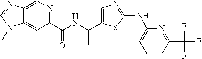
C1(C(=O)NC(C)C2=CN=C(NC3=CC=CC(C(F)(F)F)=N3)S2)=NC=C2C(=C1)N(C)C=N2
